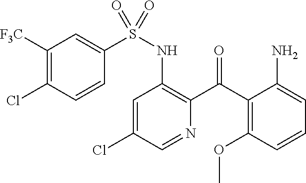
C1=C(Cl)C=NC(C(C2=C(OC)C=CC=C2N)=O)=C1NS(=O)(C1=CC([F3C])=C(Cl)C=C1)=O
